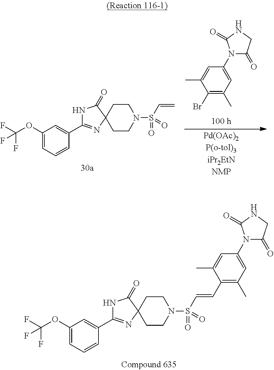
N1C(=O)C2(N=C1C1=CC(OC(F)(F)F)=CC=C1)CCN(S(=O)(=O)C=CC1=C(C)C=C(N3C(=O)CNC3=O)C=C1C)CC2.C1(Br)=C(C)C=C(N2C(=O)CNC2=O)C=C1C.N1C(=O)C2(N=C1C1=CC(OC(F)(F)F)=CC=C1)CCN(S(=O)(=O)C=C)CC2
